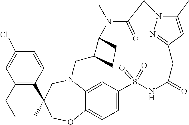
N12C3=CC(=CC=C3OCC3(C4=C(C=C(Cl)C=C4)CCC3)C1)S(=O)(=O)NC(=O)CC1=NN(C(C)=C1)CC(=O)N(C)C1C(C2)CC1
